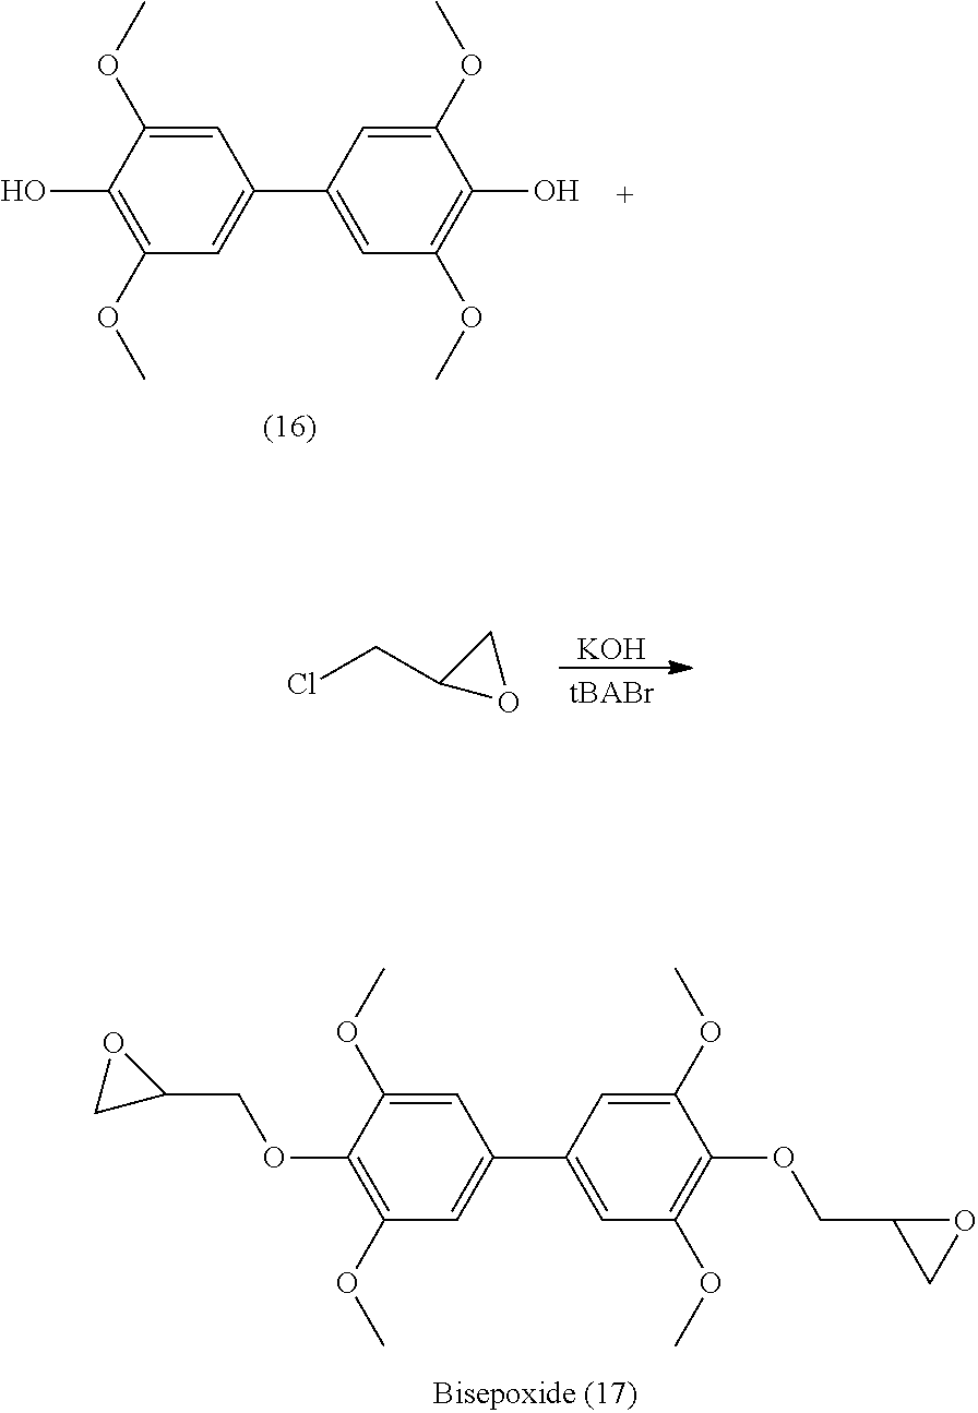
C1(OC)=C(OCC2OC2)C(OC)=CC(C2=CC(OC)=C(OCC3CO3)C(OC)=C2)=C1.C1(OC)=C(O)C(OC)=CC(C2=CC(OC)=C(O)C(OC)=C2)=C1.[KOH].ClCC1CO1
